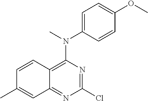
C12=NC(Cl)=NC(N(C)C3=CC=C(OC)C=C3)=C1C=CC(C)=C2
